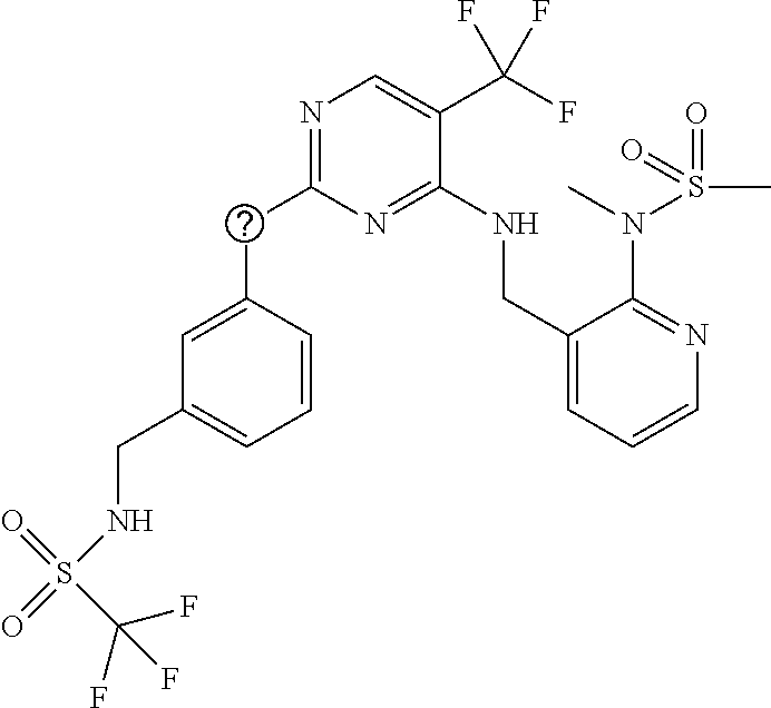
C(C1=NC=C(C(F)(F)F)C(NCC2=CC=CN=C2N(S(=O)(C)=O)C)=N1)C1=CC(CNS(=O)(=O)C(F)(F)F)=CC=C1
